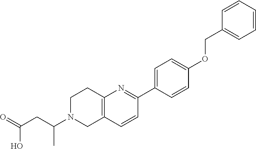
O=C(CC(N1CC2=C(CC1)N=C(C1=CC=C(OCC3=CC=CC=C3)C=C1)C=C2)C)O
